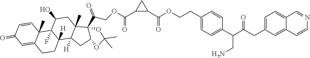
C1(C(=O)OCC(C23C4(C)C([H])(C5([H])CCC6=CC(=O)C=CC6(C)C5(F)C(O)C4)CC2OC(C)(C)O3)=O)CC1C(OCCC1=CC=C(C(C(CC2=CC=C3C(=C2)C=CN=C3)=O)CN)C=C1)=O
